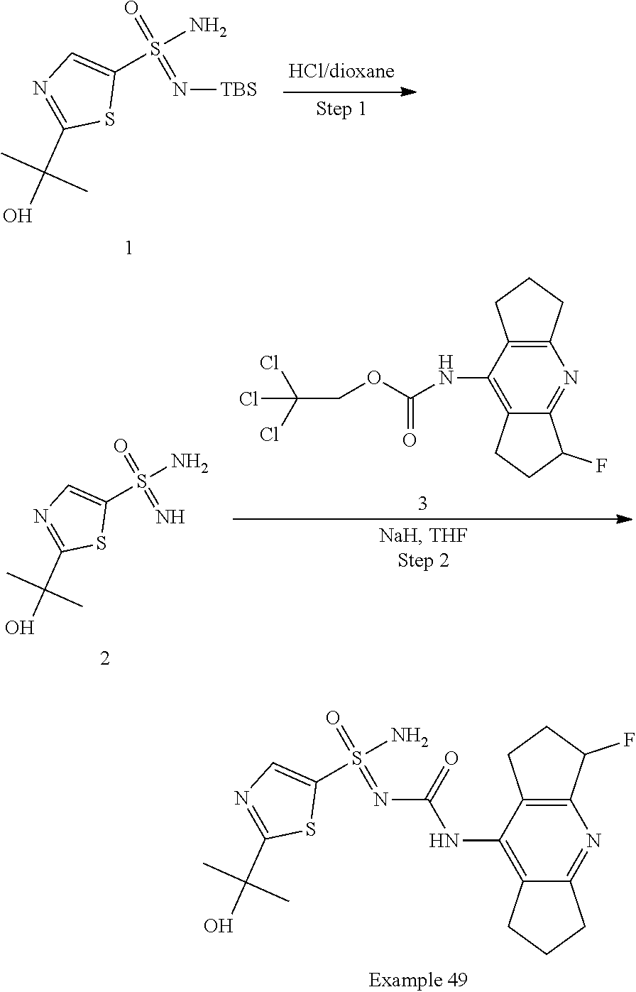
N([TBS])=S(=O)(N)C1=CN=C(C(O)(C)C)S1.N=S(=O)(N)C1=CN=C(C(O)(C)C)S1.C(Cl)(Cl)(Cl)COC(NC1=C2C(=NC3=C1CCC3)C(F)CC2)=O.N(=S(=O)(N)C1=CN=C(C(O)(C)C)S1)C(NC1=C2C(=NC3=C1CCC3F)CCC2)=O
